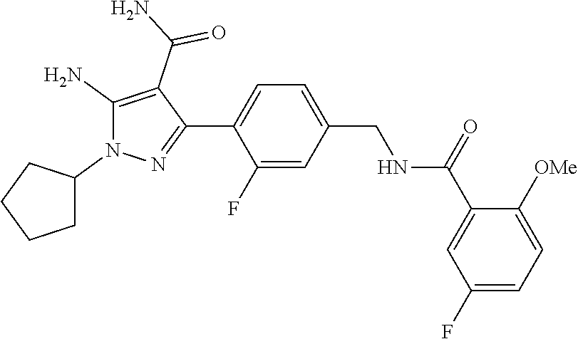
C1=C(C2=NN(C3CCCC3)C(N)=C2C(N)=O)C(F)=CC(CNC(C2=CC(F)=CC=C2[OMe])=O)=C1
